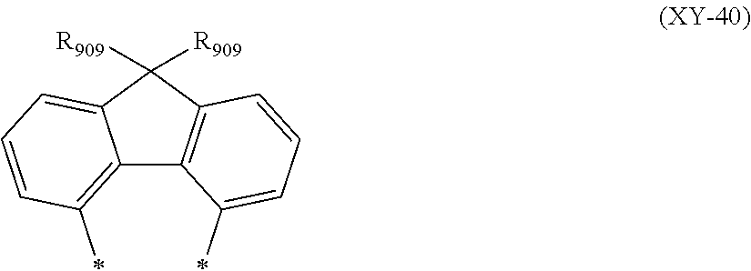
C12=C(*)C=CC=C1C([R909])([R909])C1=C2C(*)=CC=C1
